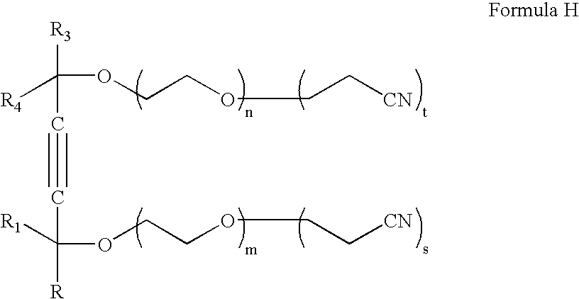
[R3]C(OCCOCC[CN])(C#CC(OCCOCC[CN])([R])[R1])[R4]
